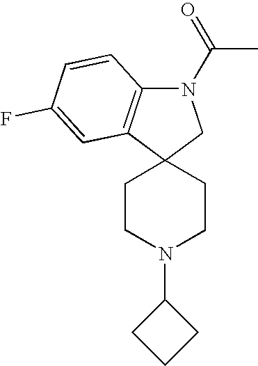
C1CN(C2CCC2)CCC12CN(C(C)=O)C1=C2C=C(F)C=C1
